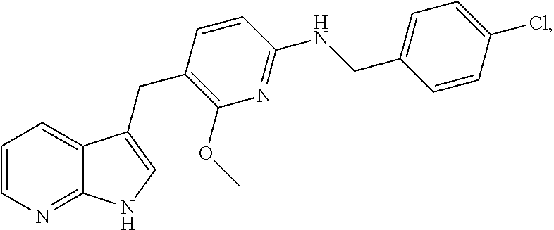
C1=CN=C2C(=C1)C(CC1=C(OC)N=C(NCC3=CC=C(Cl)C=C3)C=C1)=CN2
